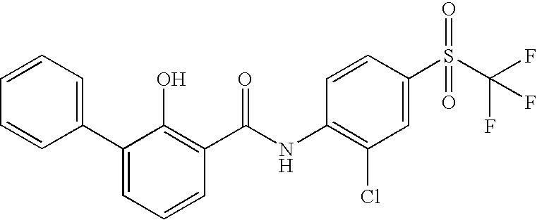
C1=CC=C(C2=CC=CC=C2)C(O)=C1C(NC1=C(Cl)C=C(S(=O)(=O)C(F)(F)F)C=C1)=O
